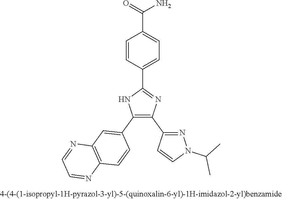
C1(C2=NC(C3=NN(C(C)C)C=C3)=C(C3=CC4=C(C=C3)N=CC=N4)N2)=CC=C(C(=O)N)C=C1
